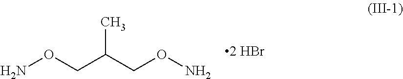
NOCC(CON)C
